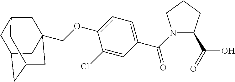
C1C2CC3CC(COC4=CC=C(C(=O)N5C(C(=O)O)CCC5)C=C4Cl)(CC1C3)C2
